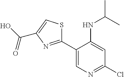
C1(C2=CN=C(Cl)C=C2NC(C)C)=NC(C(O)=O)=CS1
